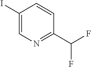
C1(I)=CN=C(C(F)F)C=C1
